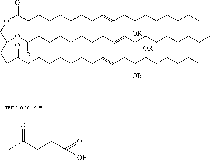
O(C(CCCCCCCC=CCC(CCCCCC)[OR])=O)CC(CCC(CCCCCCCC=CCC(CCCCCC)[OR])=O)OC(CCCCCCCC=CCC(CCCCCC)[OR])=O.CC(CCC(O)=O)=O
